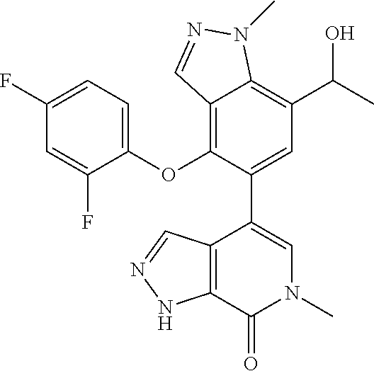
C1=C(C2=CN(C)C(=O)C3=C2C=NN3)C(OC2=CC=C(F)C=C2F)=C2C(=C1C(C)O)N(C)N=C2
